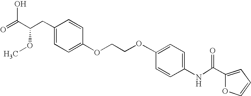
C1=CC(CC(C(=O)O)OC)=CC=C1OCCOC1=CC=C(NC(=O)C2=CC=CO2)C=C1
